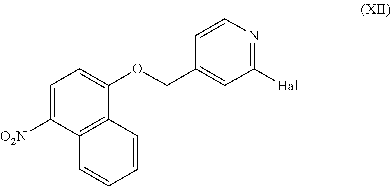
C1=CN=C([Hal])C=C1COC1=CC=C([O2N])C2=C1C=CC=C2
